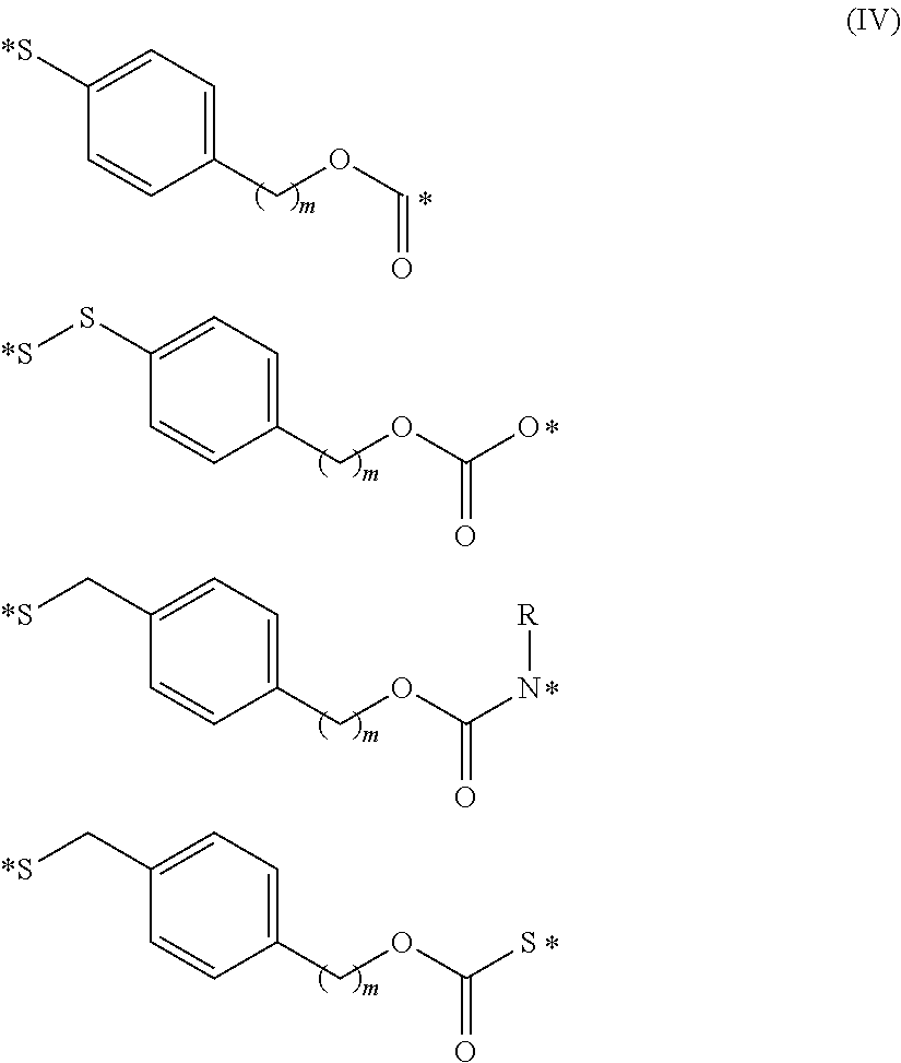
C1([*S])=CC=C(COC=O)C=C1.C1(S[*S])=CC=C(COC(=O)O)C=C1.C1(C[*S])=CC=C(COC(=O)N[R])C=C1.C1(C[*S])=CC=C(COC(=O)S)C=C1
